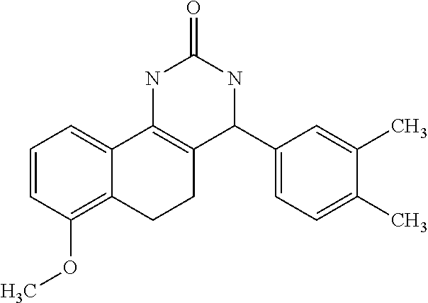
C1=CC(OC)=C2C(=C1)C1=C(CC2)C(C2=CC=C(C)C(C)=C2)NC(=O)N1
